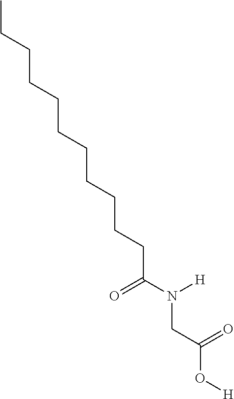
C(O[H])(CN(C(=O)CCCCCCCCCCC)[H])=O
